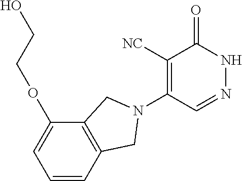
C1([NC])=C(N2CC3=C(C(OCCO)=CC=C3)C2)C=NNC1=O
